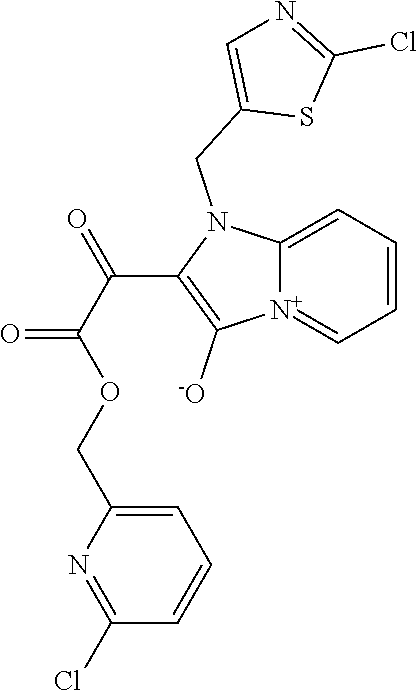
[N+]12=CC=CC=C1N(CC1=CN=C(Cl)S1)C(C(C(OCC1=CC=CC(Cl)=N1)=O)=O)=C2[-O]
